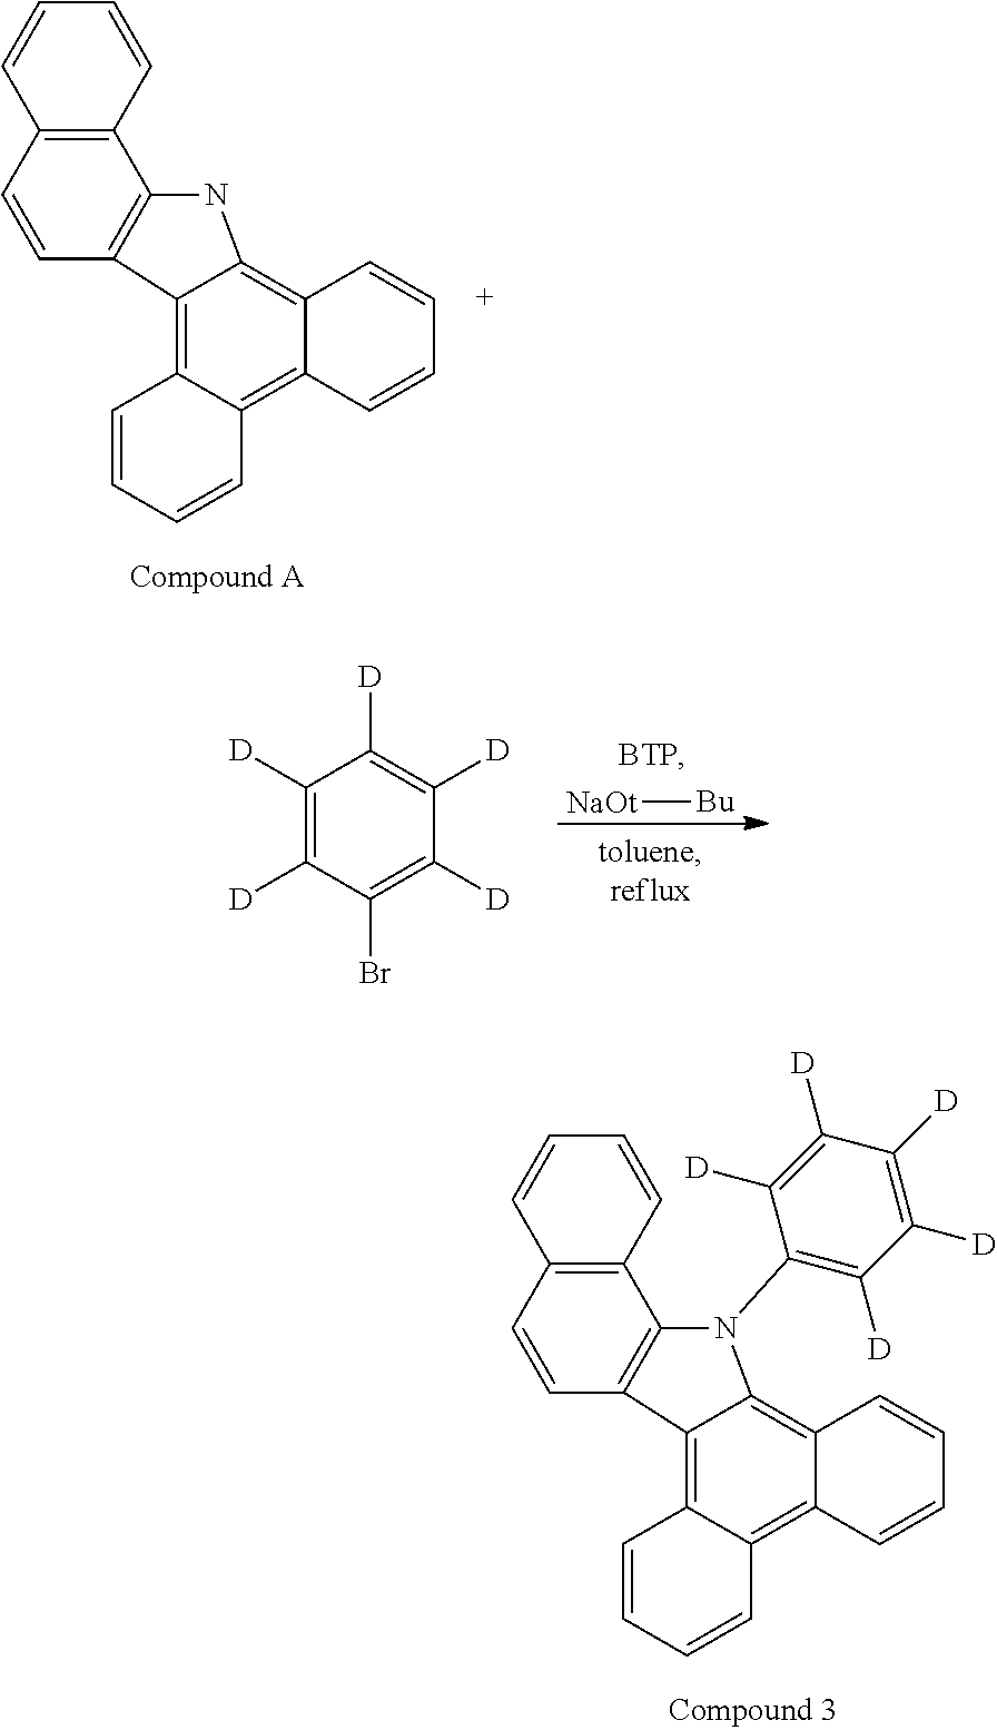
C12=C(C=CC3=C1N(C1=C([D])C([D])=C([D])C([D])=C1[D])C1=C4C(=C5C(=C31)C=CC=C5)C=CC=C4)C=CC=C2.C12=C(C=CC3=C1NC1=C4C(=C5C(=C31)C=CC=C5)C=CC=C4)C=CC=C2.[NaOt][Bu].C1([D])=C([D])C(Br)=C([D])C([D])=C1[D]
